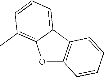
O1C2=C(C3=CC=CC(C)=C13)C=CC=C2
